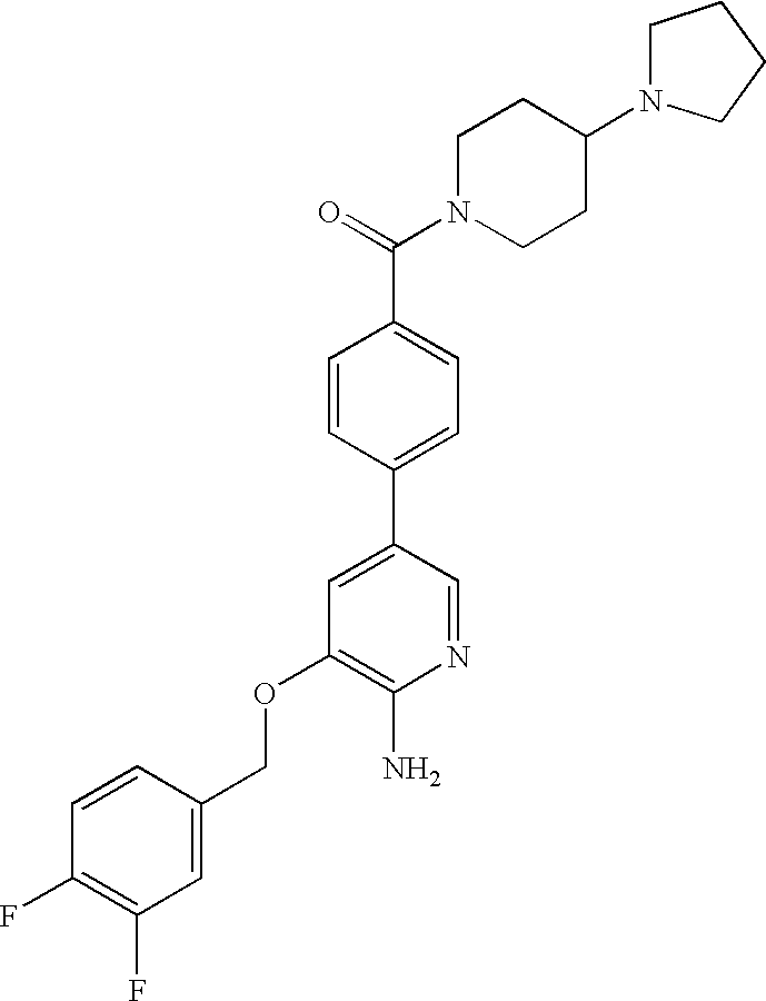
C1=C(COC2=C(N)N=CC(C3=CC=C(C(=O)N4CCC(N5CCCC5)CC4)C=C3)=C2)C=CC(F)=C1F
